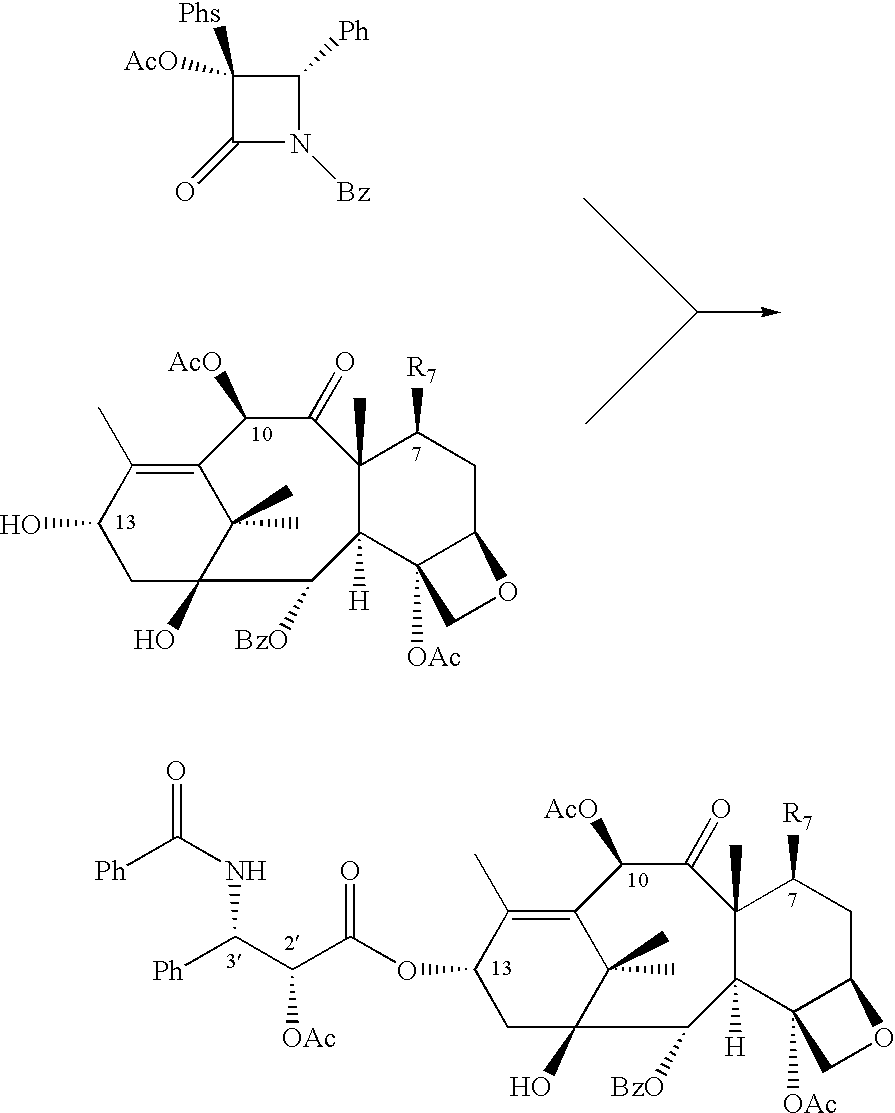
OC1CC2(O)C(C)(C)C(=C1C)C([AcO])C(=O)C1(C)C([H])(C2[BzO])C2([OAc])C(CC1[R7])OC2.C1([AcO])([Phs])C(=O)N([Bz])C1[Ph].[Ph]C(C(C(OC1CC2(O)C(C)(C)C(=C1C)C([AcO])C(=O)C1(C)C([H])(C2[BzO])C2([OAc])C(CC1[R7])OC2)=O)[OAc])NC(=O)[Ph]
